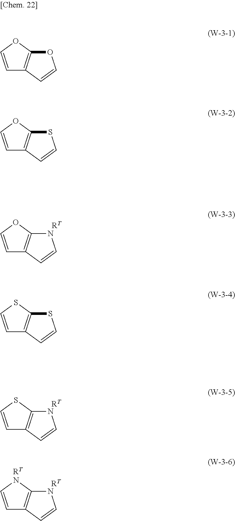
C1=COC2=C1C=CN2.[RT].C1=CSC2=C1C=CN2.[RT].C1=CNC2=C1C=CN2.[RT].[RT].C1=COC2=C1C=CO2.C1=COC2=C1C=CS2.C1=CSC2=C1C=CS2
